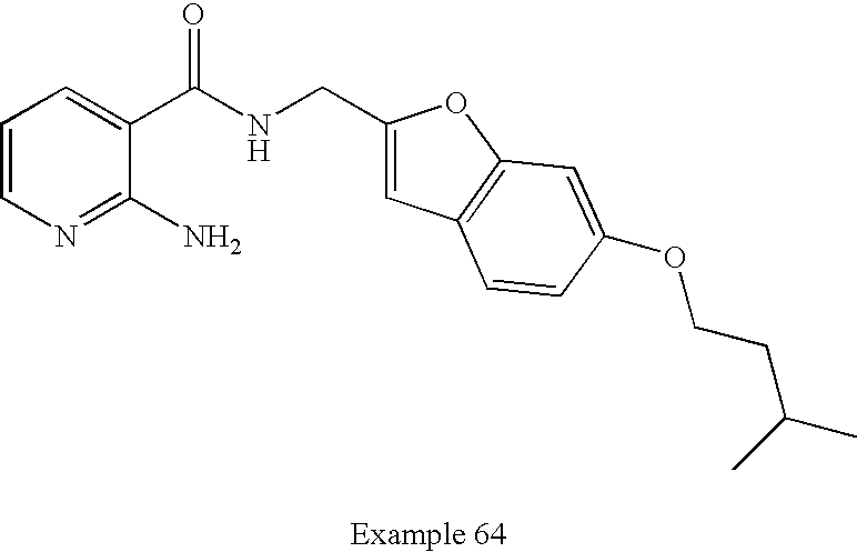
C1=CN=C(N)C(C(NCC2=CC3=C(O2)C=C(OCCC(C)C)C=C3)=O)=C1
